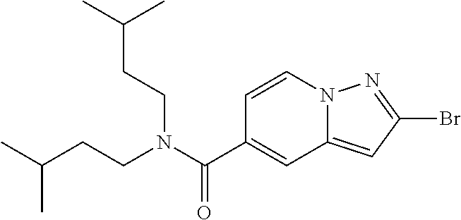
BrC1=NN2C(=C1)C=C(C(N(CCC(C)C)CCC(C)C)=O)C=C2
